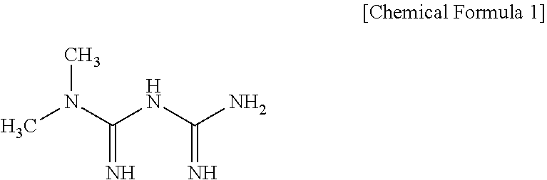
CN(C(NC(=N)N)=N)C
